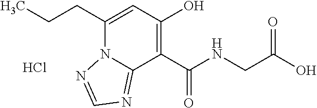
Cl.C1(CCC)=CC(O)=C(C(NCC(O)=O)=O)C2=NC=NN12
